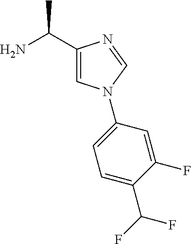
NC(C1=CN(C2=CC=C(C(F)F)C(F)=C2)C=N1)C
